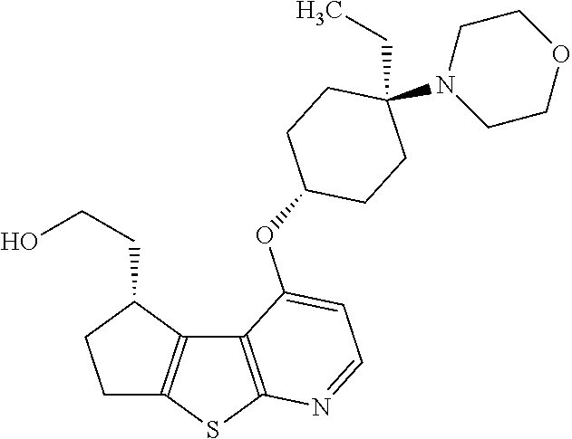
C12=C(SC3=C1C(CCO)CC3)N=CC=C2OC1CCC(CC)(N2CCOCC2)CC1
